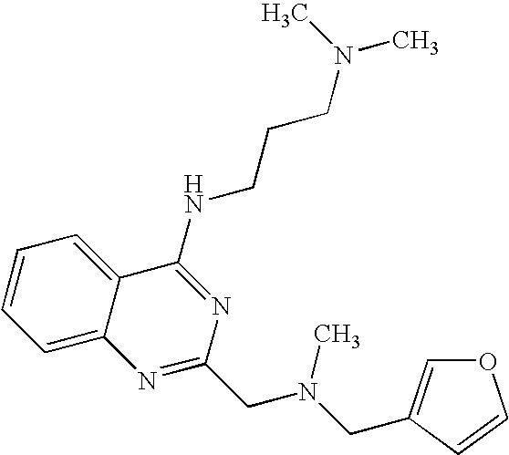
C12=CC=CC=C1C(NCCCN(C)C)=NC(CN(CC1=COC=C1)C)=N2
